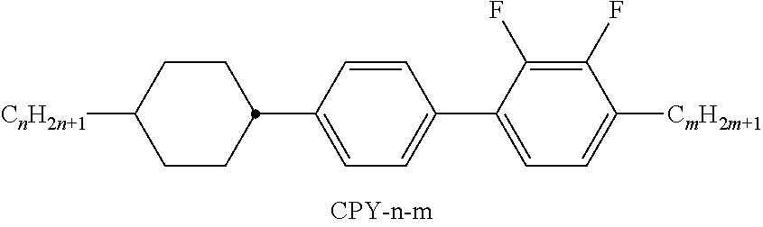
C1(F)=C(F)C(C2=CC=C(C3CCC([CnH2n+1])CC3)C=C2)=CC=C1[CmH2m+1]
